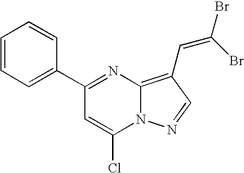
C1=CC=C(C2=NC3=C(C=C(Br)Br)C=NN3C(Cl)=C2)C=C1
